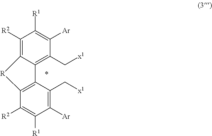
C1([R2])=C2C(=C(C[x1])C([Ar])=C1[R1])C1=C(C([R2])=C([R1])C([Ar])=C1C[x1])[R]2
